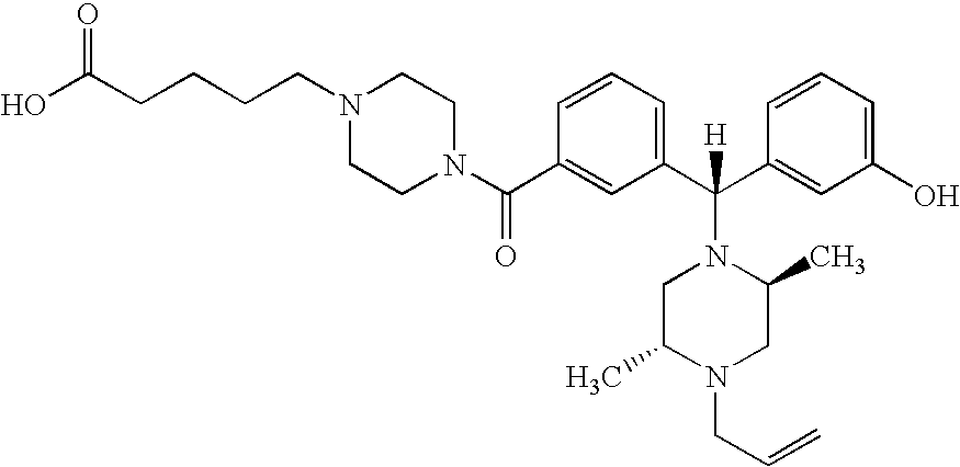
OC(CCCCN1CCN(C(C2=CC(C(C3=CC(O)=CC=C3)([H])N3CC(C)N(CC=C)CC3C)=CC=C2)=O)CC1)=O
